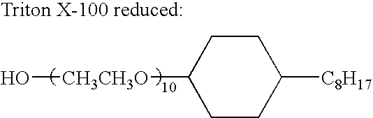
O[CH3CH3O]C1CCC([C8H17])CC1
